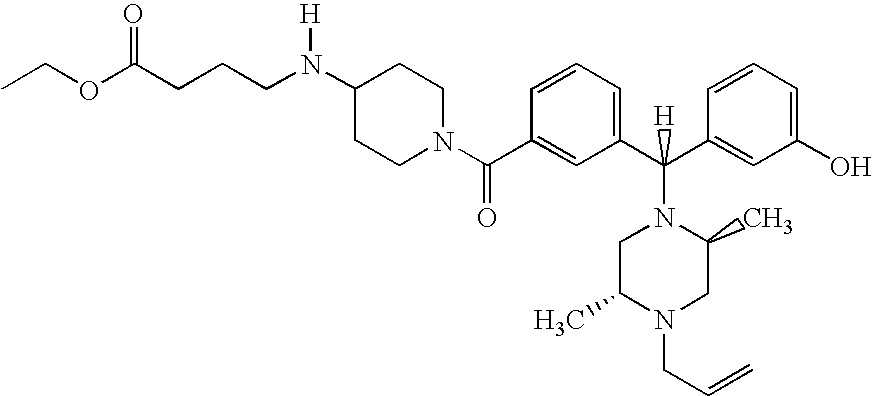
C1(C(N2CCC(N(CCCC(OCC)=O)[H])CC2)=O)=CC(C(C2=CC(O)=CC=C2)(N2CC(C)N(CC=C)CC2C)[H])=CC=C1
